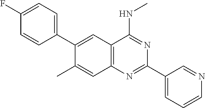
C1=C(F)C=CC(C2=CC3=C(N=C(C4=CC=CN=C4)N=C3NC)C=C2C)=C1
